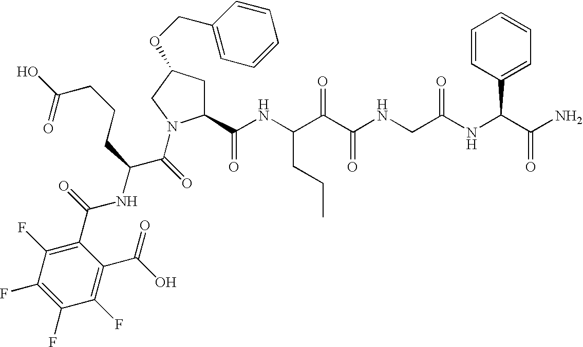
C1(C(NC(C(C(NCC(NC(C(N)=O)C2=CC=CC=C2)=O)=O)=O)CCC)=O)CC(OCC2=CC=CC=C2)CN1C(C(NC(C1=C(F)C(F)=C(F)C(F)=C1C(O)=O)=O)CCCC(=O)O)=O
